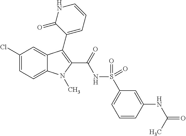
C1(Cl)=CC=C2C(=C1)C(C1=CC=CNC1=O)=C(C(NS(C1=CC=CC(NC(C)=O)=C1)(=O)=O)=O)N2C
